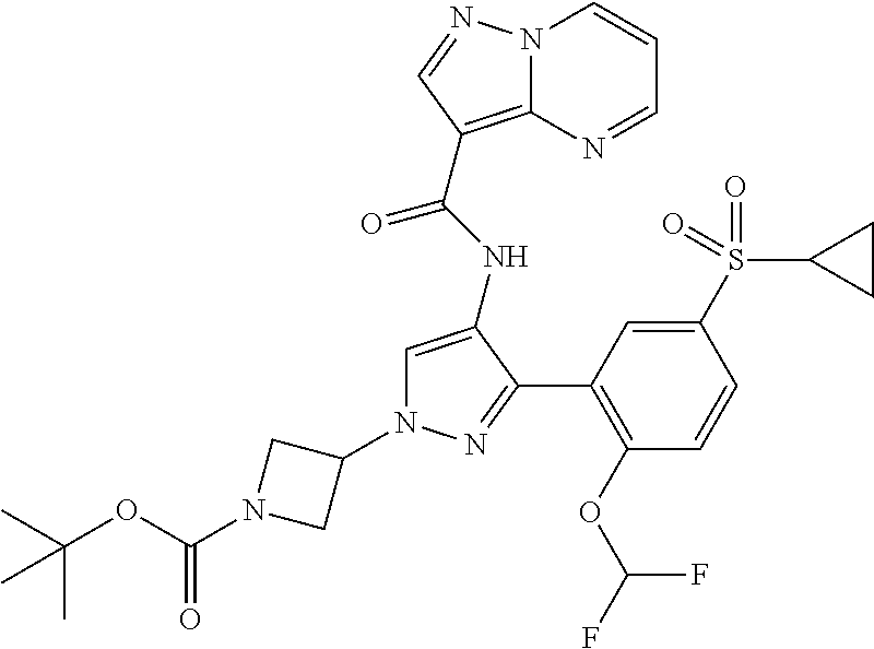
C1=C(NC(=O)C2=C3N(C=CC=N3)N=C2)C(C2=C(OC(F)F)C=CC(S(C3CC3)(=O)=O)=C2)=NN1C1CN(C(OC(C)(C)C)=O)C1
